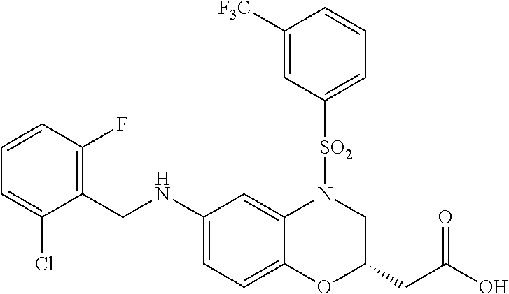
C1(CNC2=CC=C3C(=C2)N([SO2]C2=CC=CC([F3C])=C2)CC(CC(O)=O)O3)=C(F)C=CC=C1Cl
